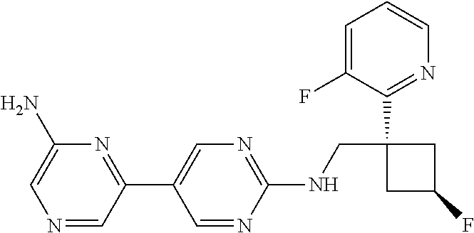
C1=NC(NCC2(C3=NC=CC=C3F)CC(F)C2)=NC=C1C1=NC(N)=CN=C1
